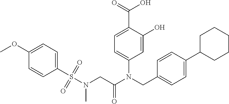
C1=C(O)C(C(=O)O)=CC=C1N(CC1=CC=C(C2CCCCC2)C=C1)C(CN(S(C1=CC=C(OC)C=C1)(=O)=O)C)=O
